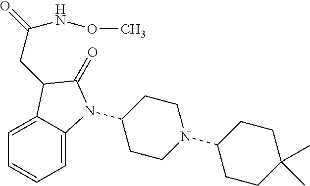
C1(N2C3=CC=CC=C3C(CC(NOC)=O)C2=O)CCN(C2CCC(C)(C)CC2)CC1
